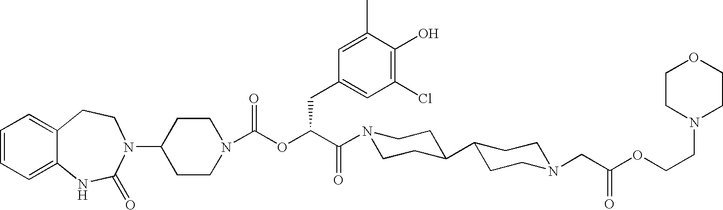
C1=CC=C2C(=C1)CCN(C1CCN(C(OC(C(N3CCC(C4CCN(CC(OCCN5CCOCC5)=O)CC4)CC3)=O)CC3=CC(Cl)=C(O)C(C)=C3)=O)CC1)C(=O)N2
